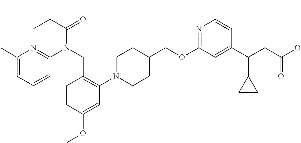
C(N(CC1=C(N2CCC(COC3=NC=CC(C(CC(O)=O)C4CC4)=C3)CC2)C=C(OC)C=C1)C1=NC(C)=CC=C1)(=O)C(C)C
